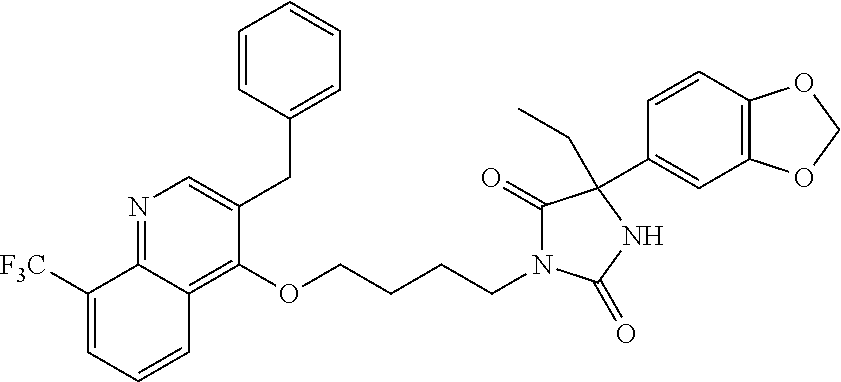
C1=CC(CC2=CN=C3C(=C2OCCCCN2C(=O)C(C4=CC5=C(C=C4)OCO5)(CC)NC2=O)C=CC=C3[F3C])=CC=C1
